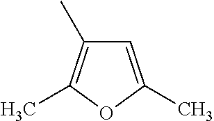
C1=C(C)OC(C)=C1C
